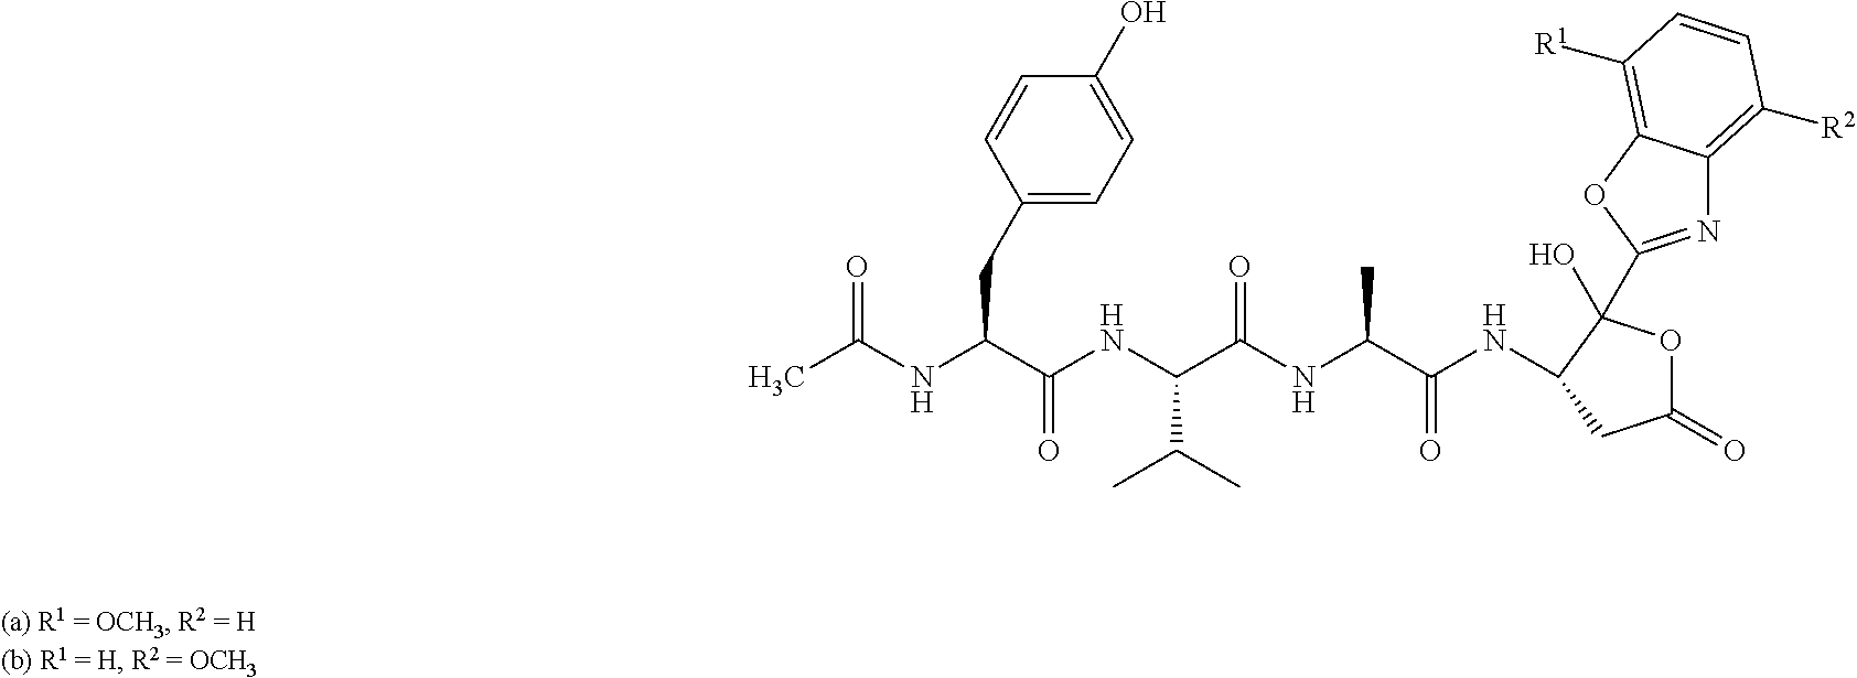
N(C(C(NC(C(NC(C(NC(C)=O)CC1=CC=C(O)C=C1)=O)C(C)C)=O)C)=O)C1C(O)(C2=NC3=C([R2])C=CC([R1])=C3O2)OC(=O)C1
